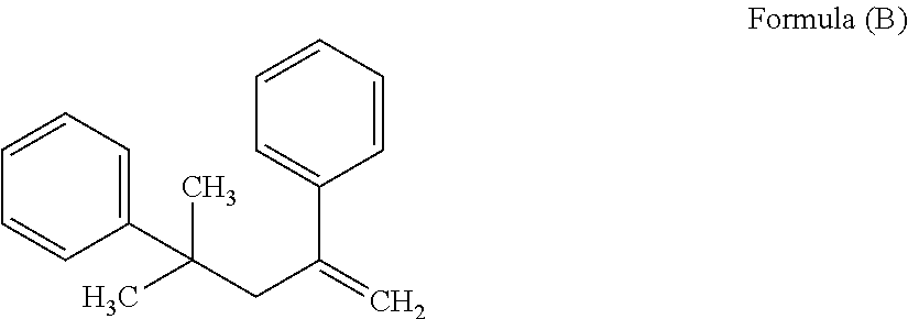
C1=CC=CC(C(CC(=C)C2=CC=CC=C2)(C)C)=C1
